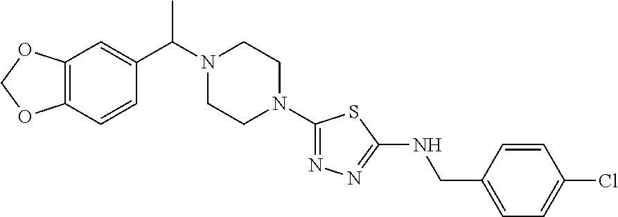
C12=C(C=CC(C(N3CCN(C4=NN=C(NCC5=CC=C(Cl)C=C5)S4)CC3)C)=C1)OCO2
